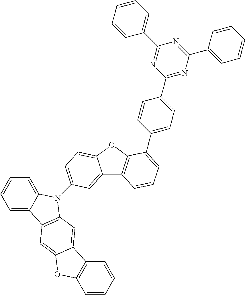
C1(C2=NC(C3=CC=CC=C3)=NC(C3=CC=CC=C3)=N2)=CC=C(C2=CC=CC3=C2OC2=CC=C(N4C5=CC=CC=C5C5=C4C=C4C(=C5)OC5=C4C=CC=C5)C=C32)C=C1
